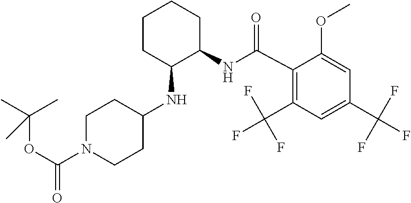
C1(C(=O)NC2CCCCC2NC2CCN(C(OC(C)(C)C)=O)CC2)=C(C(F)(F)F)C=C(C(F)(F)F)C=C1OC
